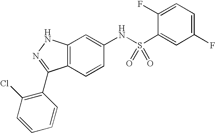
C12=C(C=CC(NS(C3=CC(F)=CC=C3F)(=O)=O)=C1)C(C1=C(Cl)C=CC=C1)=NN2
